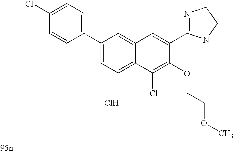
C1=C(C2=NCCN2)C(OCCOC)=C(Cl)C2=CC=C(C3=CC=C(Cl)C=C3)C=C12.Cl
